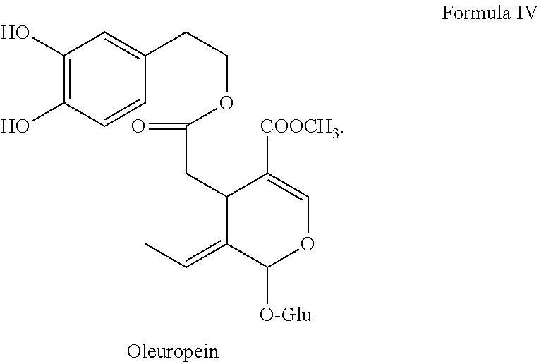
C1(O)=C(O)C=CC(CCOC(=O)CC2C(=CC)C([O-Glu])OC=C2[COOCH3])=C1
